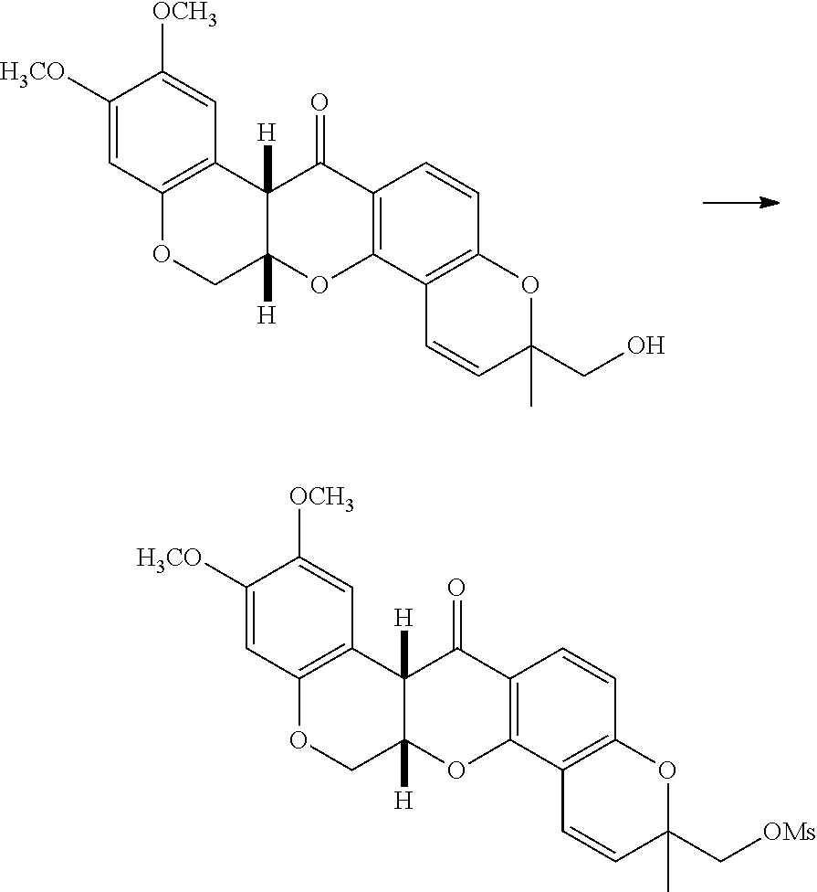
C1([H3CO])=CC2=C(C=C1[OCH3])C1([H])C([H])(CO2)OC2=C(C1=O)C=CC1=C2C=CC(C)(CO)O1.C1([H3CO])=CC2=C(C=C1[OCH3])C1([H])C([H])(CO2)OC2=C(C1=O)C=CC1=C2C=CC(C)(C[OMs])O1
